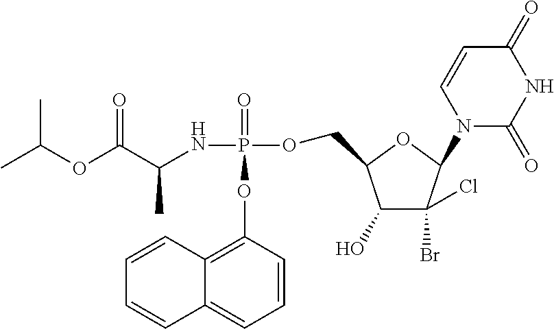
C1=CC(OP(NC(C(OC(C)C)=O)C)(=O)OCC2C(O)C(Br)(Cl)C(N3C(=O)NC(=O)C=C3)O2)=C2C(=C1)C=CC=C2
